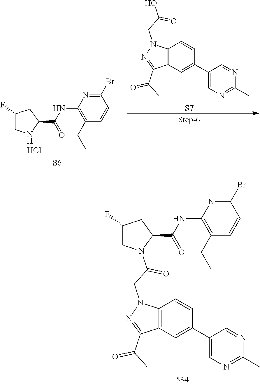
C12=C(C=C(C3=CN=C(C)N=C3)C=C1)C(C(C)=O)=NN2CC(=O)N1CC(F)CC1C(=O)NC1=C(CC)C=CC(Br)=N1.C1(Br)=NC(NC(C2NCC(F)C2)=O)=C(CC)C=C1.[S6].C12=C(C=C(C3=CN=C(C)N=C3)C=C1)C(C(C)=O)=NN2CC(O)=O.[S7].Cl
